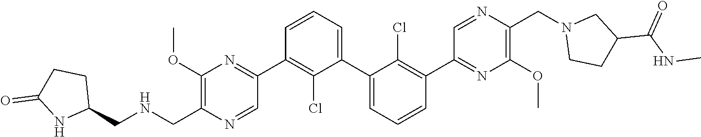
C1(OC)=C(CNCC2CCC(=O)N2)N=CC(C2=C(Cl)C(C3=CC=CC(C4=NC(OC)=C(CN5CCC(C(=O)NC)C5)N=C4)=C3Cl)=CC=C2)=N1
